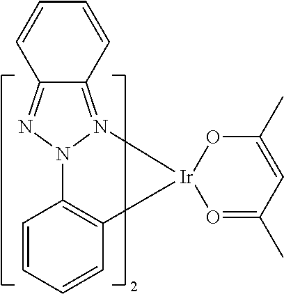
C1=CC=CC2=C1N1N=C3C(=N1[Ir]21O=C(C)C=C(C)O1)C=CC=C3
